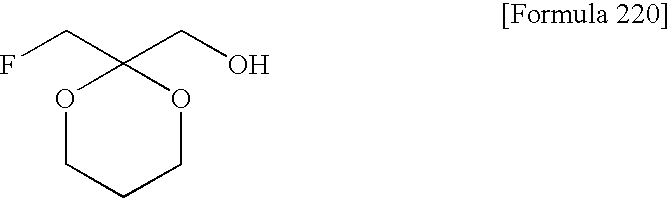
FCC1(CO)OCCCO1
